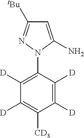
C1=C(N)N(C2=C([D])C([D])=C([CD3])C([D])=C2[D])N=C1[tBu]
